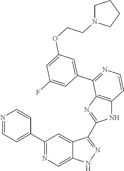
C1(C2=CC=NC=C2)=NC=C2C(=C1)C(C1=NC3=C(N1)C=CN=C3C1=CC(OCCN3CCCC3)=CC(F)=C1)=NN2
